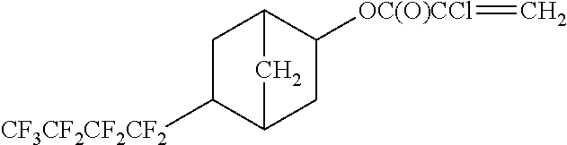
C1C([CF3CF2CF2CF2])C2CC([OC(O)CCl]=C)C1C2
